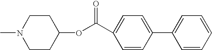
C1CC(OC(=O)C2=CC=C(C3=CC=CC=C3)C=C2)CCN1C
